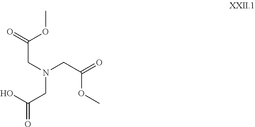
O=C(OC)CN(CC(=O)O)CC(=O)OC
